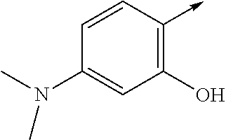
C1=CC(->C)=C(O)C=C1N(C)C
